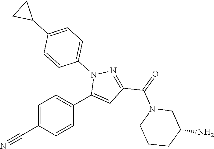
C1=C(C#N)C=CC(C2=CC(C(=O)N3CCCC(N)C3)=NN2C2=CC=C(C3CC3)C=C2)=C1
